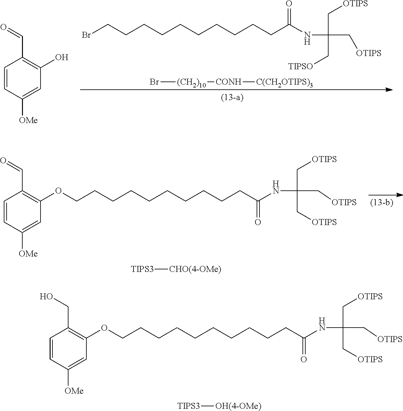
C(CCCCCCCCCC(NC(C[OTIPS])(C[OTIPS])C[OTIPS])=O)OC1=C(C=O)C=CC([OMe])=C1.[TIPS3][CHO(4-OMe)].C(CCCCCCCCCC(NC(C[OTIPS])(C[OTIPS])C[OTIPS])=O)OC1=C(CO)C=CC([OMe])=C1.[TIPS3][OH(4-OMe)].C1=CC([OMe])=CC(O)=C1C=O.Br[(CH2)10][CONH][C(CH2OTIPS)3].BrCCCCCCCCCCC(NC(C[OTIPS])(C[OTIPS])C[TIPSO])=O
